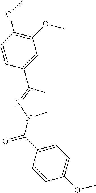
C1CC(C2=CC(OC)=C(OC)C=C2)=NN1C(C1=CC=C(OC)C=C1)=O
